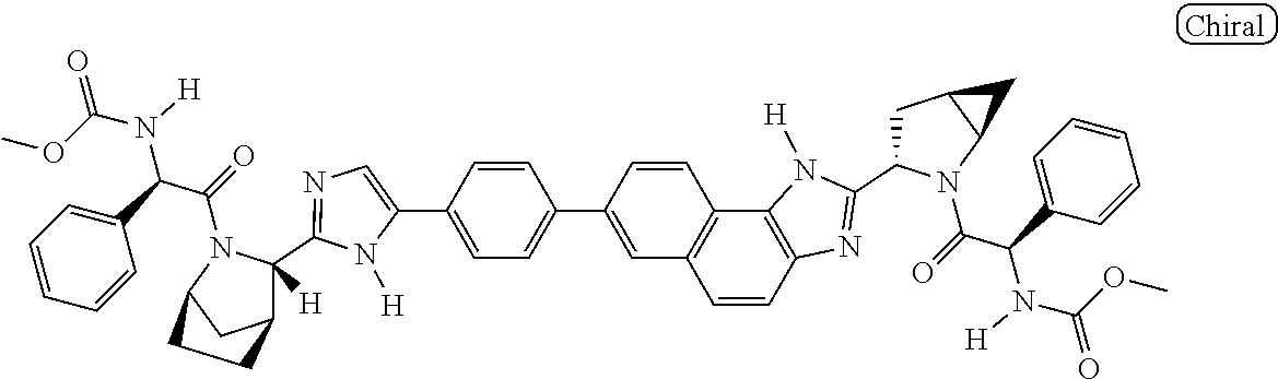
C1(C2=CC=C(C3=CC4=C(C5=C(N=C(C6CC7C(N6C(C(C6=CC=CC=C6)N([H])C(OC)=O)=O)C7)N5[H])C=C4)C=C3)C=C2)=CN=C(C2([H])C3CC(N2C(=O)C(C2=CC=CC=C2)N(C(OC)=O)[H])CC3)N1[H]
